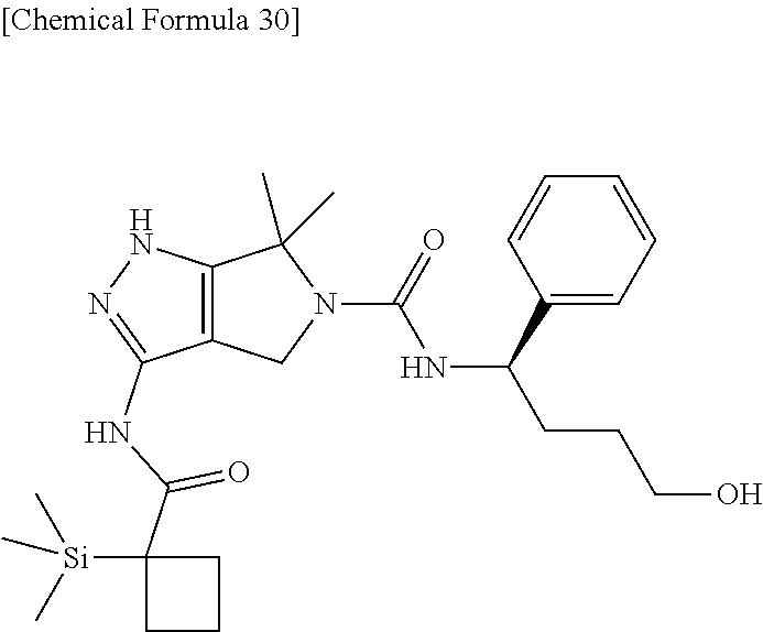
C12=C(CN(C(=O)NC(CCCO)C3=CC=CC=C3)C1(C)C)C(NC(C1([Si](C)(C)C)CCC1)=O)=NN2
